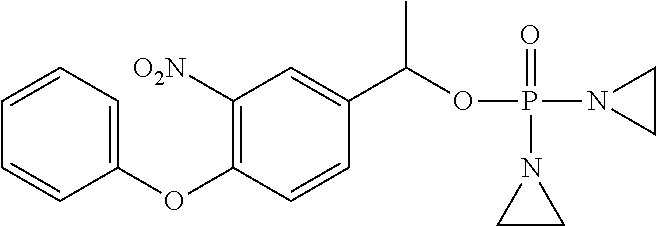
C1([O2N])=C(OC2=CC=CC=C2)C=CC(C(OP(N2CC2)(=O)N2CC2)C)=C1
